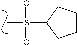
O=S(=O)(C)C1CCCC1
